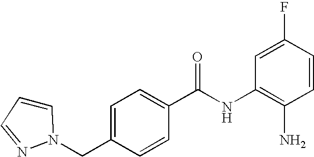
C1=CN(CC2=CC=C(C(NC3=C(N)C=CC(F)=C3)=O)C=C2)N=C1
